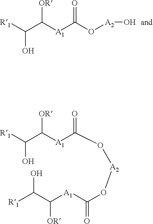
[R1]C(O)C([OR])[A1]C(=O)O[A2]O.C(O)(C([OR])[A1]C(=O)O[A2]OC([A1]C(C([R1])O)[OR])=O)[R1]
